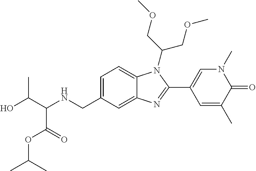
C1=C(CNC(C(O)C)C(OC(C)C)=O)C=C2C(=C1)N(C(COC)COC)C(C1=CN(C)C(=O)C(C)=C1)=N2
